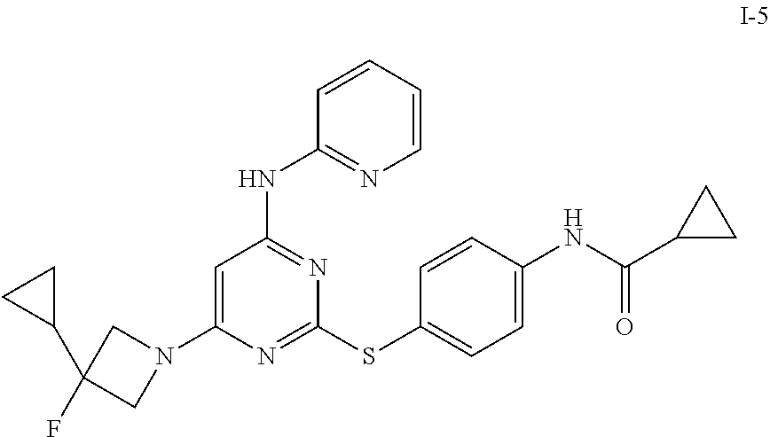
C1=C(N2CC(C3CC3)(F)C2)N=C(SC2=CC=C(NC(C3CC3)=O)C=C2)N=C1NC1=NC=CC=C1
